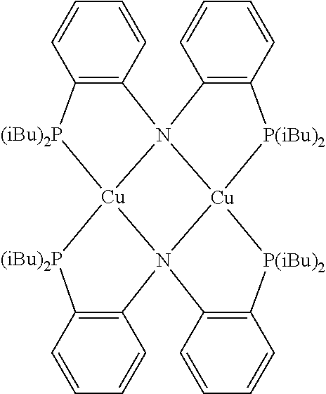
C12=C(C=CC=C1)N13C4=C(C=CC=C4)[P(iBu)2][Cu]14N1(C5=C(C=CC=C5)[(iBu)2P][Cu]31[(iBu)2P]2)C1=C(C=CC=C1)[P(iBu)2]4
